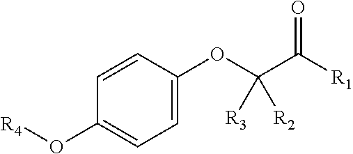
C1=C(OC(C([R1])=O)([R2])[R3])C=CC(O[R4])=C1
